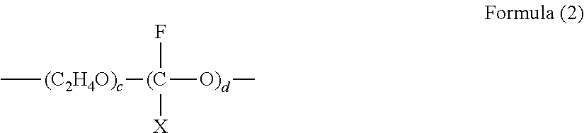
C[(C2H4O)c][(C]([O)d]C)([X])F
